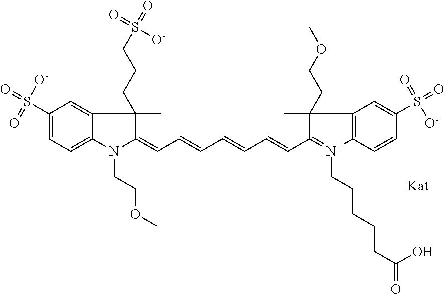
N1(CCOC)C(=CC=CC=CC=CC2=[N+](CCCCCC(=O)O)C3=C(C2(C)CCOC)C=C(S(=O)(=O)[O-])C=C3)C(C)(CCCS(=O)([O-])=O)C2=CC(S(=O)(=O)[O-])=CC=C12
